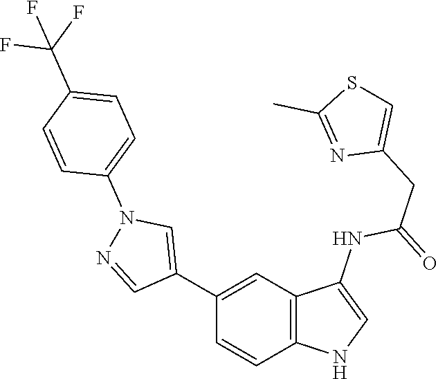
C1(C2=CN(C3=CC=C(C(F)(F)F)C=C3)N=C2)=CC2=C(C=C1)NC=C2NC(=O)CC1=CSC(C)=N1
